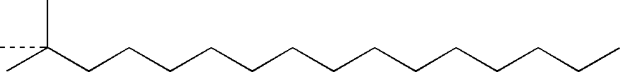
CC(CCCCCCCCCCCCCC)(C)C
